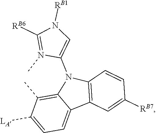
C12=C(C)C([LA])=CC=C1C1=C(N2C2=CN([RB1])C([RB6])=N2C)C=CC([RB7])=C1
